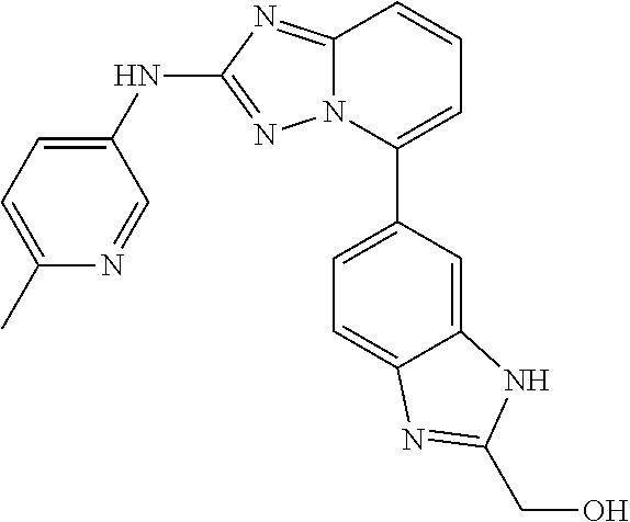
C12=NC(NC3=CC=C(C)N=C3)=NN1C(C1=CC=C3C(=C1)NC(CO)=N3)=CC=C2
